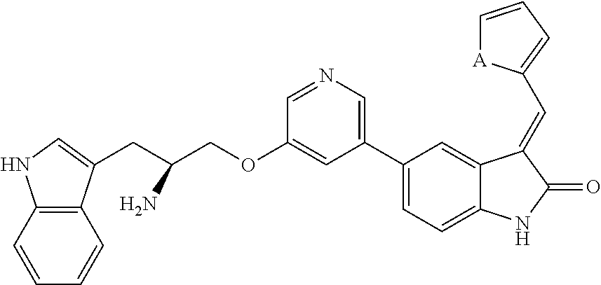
C12=C(C(CC(COC3=CC(C4=CC=C5C(=C4)C(=CC4=CC=C[A]4)C(=O)N5)=CN=C3)N)=CN1)C=CC=C2
